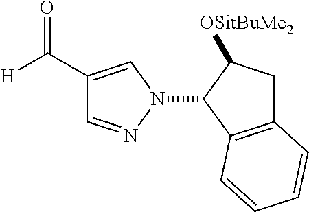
C1(C([H])=O)=CN(C2C3=C(CC2[OSitBuMe2])C=CC=C3)N=C1
